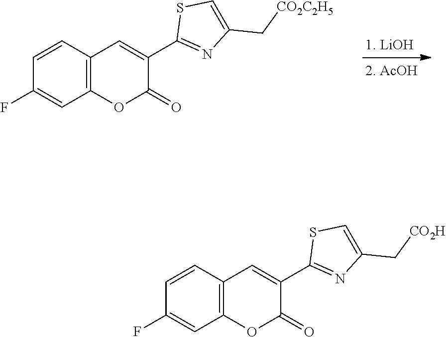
C12=C(C=CC(F)=C1)C=C(C1=NC(C[CO2C2H5])=CS1)C(=O)O2.C12=C(C=CC(F)=C1)C=C(C1=NC(C[CO2H])=CS1)C(=O)O2
